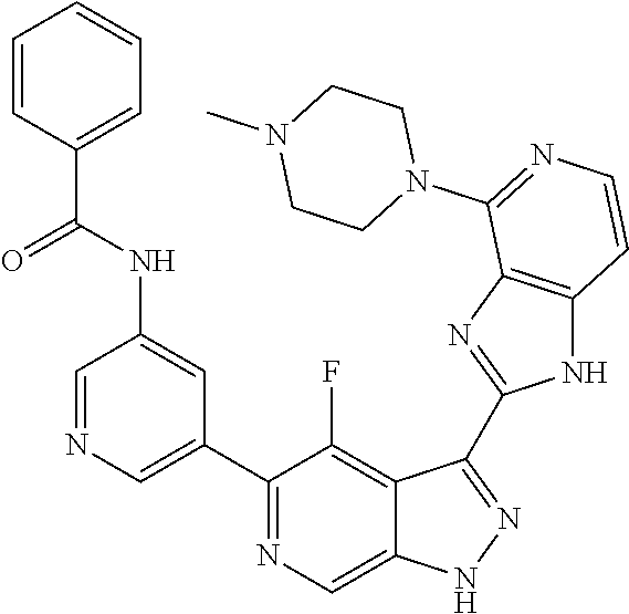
C1=NC=C(C2=NC=C3C(=C2F)C(C2=NC4=C(N2)C=CN=C4N2CCN(C)CC2)=NN3)C=C1NC(C1=CC=CC=C1)=O
